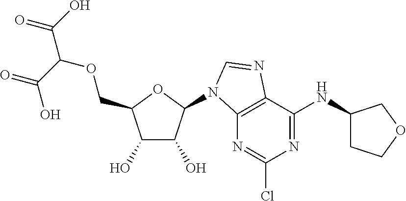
C1(O)C(O)C(N2C3=C(C(NC4CCOC4)=NC(Cl)=N3)N=C2)OC1COC(C(O)=O)C(=O)O
